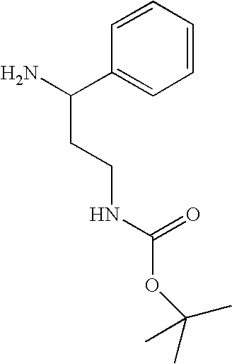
C1=CC=CC=C1C(N)CCNC(OC(C)(C)C)=O
